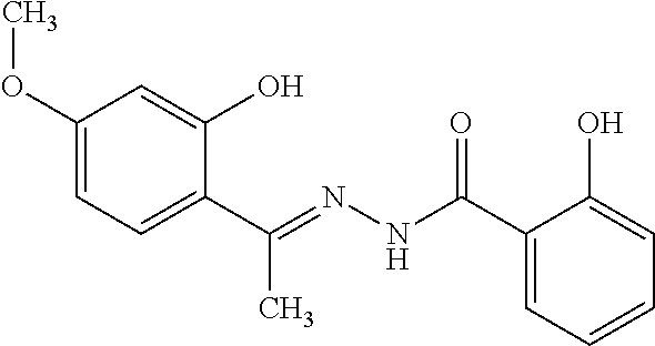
C1(OC)=CC=C(C(=NNC(C2=CC=CC=C2O)=O)C)C(O)=C1
